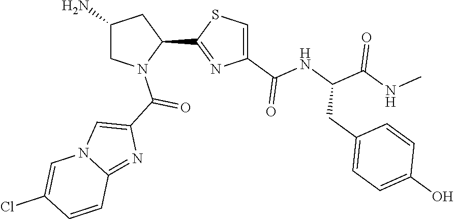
C1(C2=NC(C(NC(C(NC)=O)CC3=CC=C(O)C=C3)=O)=CS2)CC(N)CN1C(C1=CN2C(=N1)C=CC(Cl)=C2)=O
